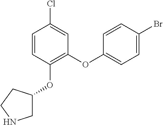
C1=CC(OC2CNCC2)=C(OC2=CC=C(Br)C=C2)C=C1Cl
